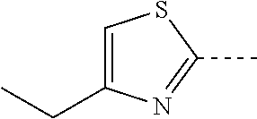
C1=C(CC)N=C(C)S1
